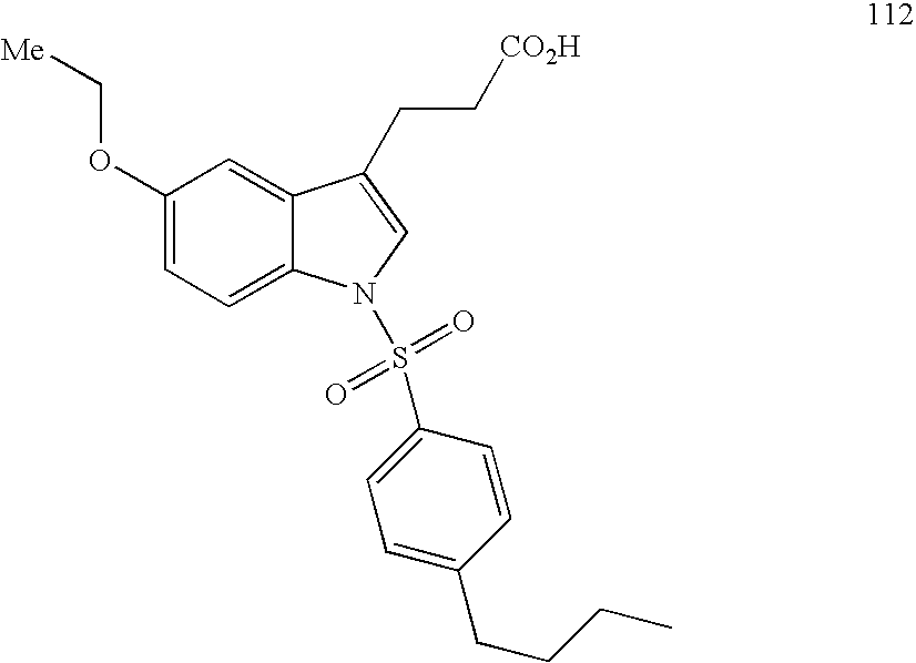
C1(OC[Me])=CC=C2C(=C1)C(CC[CO2H])=CN2S(=O)(=O)C1=CC=C(CCCC)C=C1
